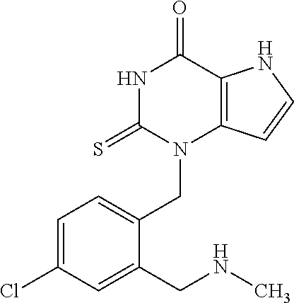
N1C(=S)N(CC2=CC=C(Cl)C=C2CNC)C2=C(C1=O)NC=C2
